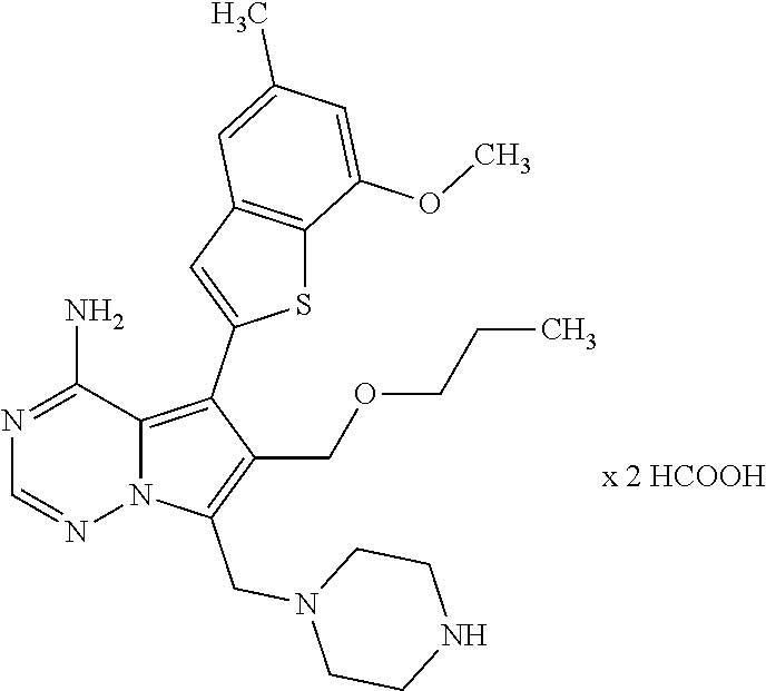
N1=C(N)C2=C(C3=CC4=C(S3)C(OC)=CC(C)=C4)C(COCCC)=C(CN3CCNCC3)N2N=C1
